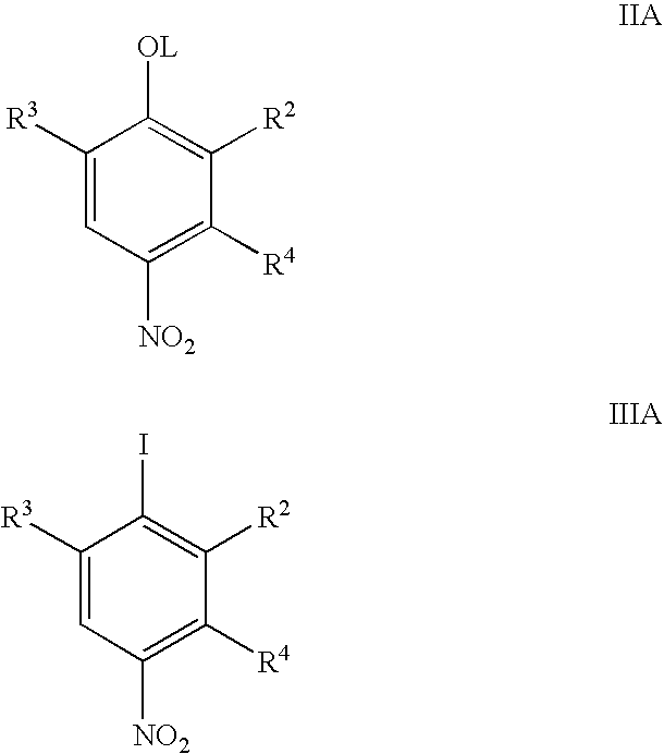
C1([NO2])=C([R4])C([R2])=C([OL])C([R3])=C1.C1([NO2])=C([R4])C([R2])=C(I)C([R3])=C1
